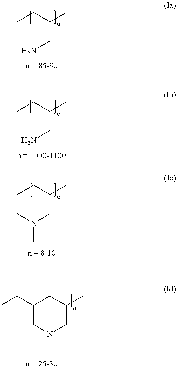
C(CN)(CC)C.C(CN)(CC)C.C(CN(C)C)(CC)C.C1(C)CN(C)CC(CC)C1
